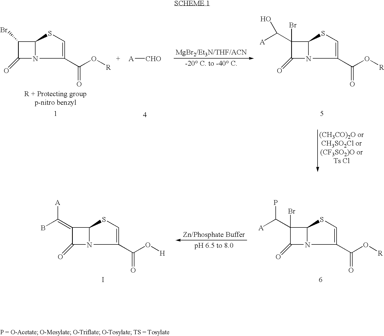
C12N(C(C(O[R])=O)=CS1)C(=O)C2Br.[A][CHO].C12N(C(C(O[R])=O)=CS1)C(=O)C2(C([A])O)Br.C12N(C(C(O[R])=O)=CS1)C(=O)C2(C([A])P)Br.C12N(C(C(O[H])=O)=CS1)C(=O)C2=C(B)[A].I
